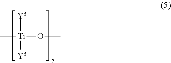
C[Ti](OC)([Y3])[Y3]
